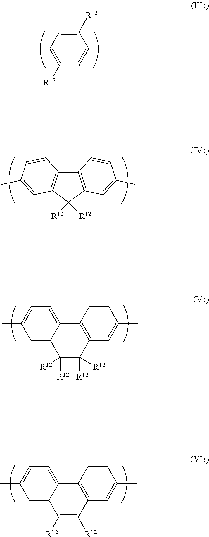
C1([R12])([R12])C2=C(C=CC(C)=C2)C2=C1C=C(C)C=C2.C1([R12])=CC(C)=C([R12])C=C1C.C12=C(C([R12])([R12])C([R12])([R12])C3=CC(C)=CC=C13)C=C(C)C=C2.C12=C(C([R12])=C([R12])C3=CC(C)=CC=C13)C=C(C)C=C2
